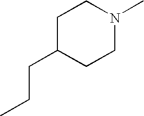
C1C(CCC)CCN(C)C1
